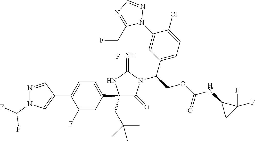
C1(C2=CC=C(C3=CN(C(F)F)N=C3)C(F)=C2)(CC(C)(C)C)C(=O)N(C(COC(NC2CC2(F)F)=O)C2=CC=C(Cl)C(N3N=CN=C3C(F)F)=C2)C(=N)N1
